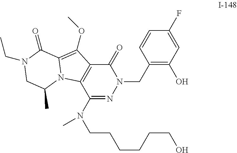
N1(CC2=C(O)C=C(F)C=C2)C(=O)C2=C(C(N(CCCCCCO)C)=N1)N1C(=C2OC)C(=O)N(CC)CC1C
